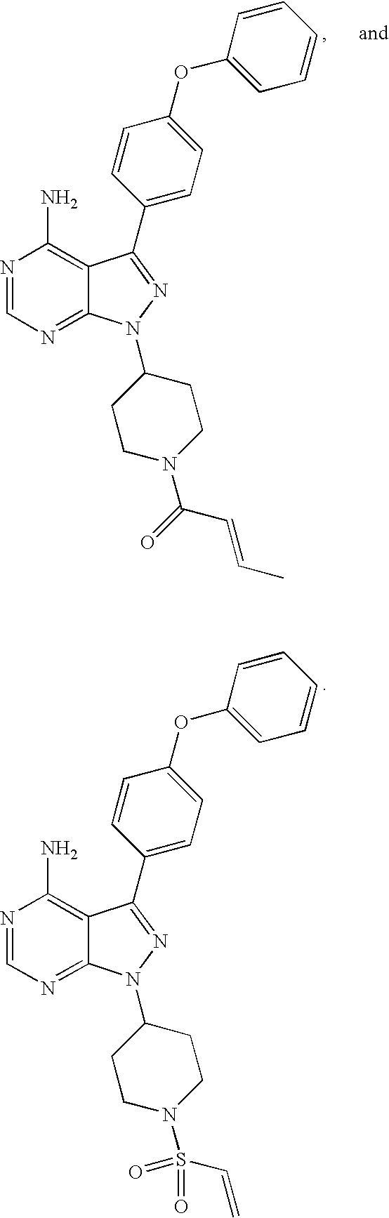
N1=CN=C2C(=C1N)C(C1=CC=C(OC3=CC=CC=C3)C=C1)=NN2C1CCN(C(=O)C=CC)CC1.N1=CN=C2C(=C1N)C(C1=CC=C(OC3=CC=CC=C3)C=C1)=NN2C1CCN(S(C=C)(=O)=O)CC1
